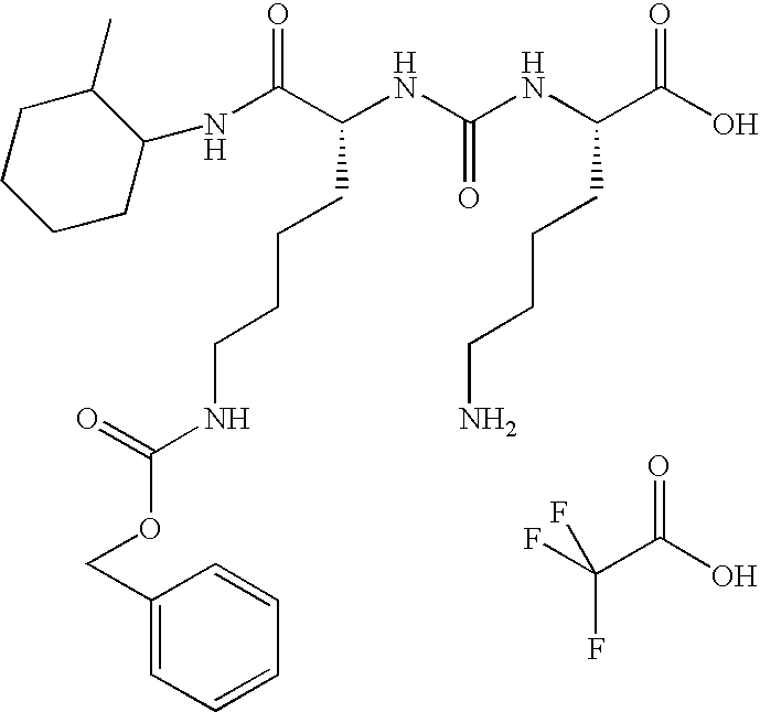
N(C(C(NC(NC(C(O)=O)CCCCN)=O)CCCCNC(OCC1=CC=CC=C1)=O)=O)C1C(C)CCCC1.FC(C(O)=O)(F)F
